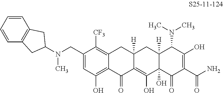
C1(CN(C)C2CC3=C(C2)C=CC=C3)=CC(O)=C2C(=C1[CF3])CC1([H])C(=C(O)C3(O)C([H])(C1)C(N(C)C)C(O)=C(C(N)=O)C3=O)C2=O
